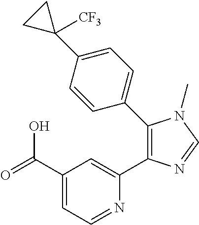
C1(C(=O)O)=CC=NC(C2=C(C3=CC=C(C4([CF3])CC4)C=C3)N(C)C=N2)=C1
